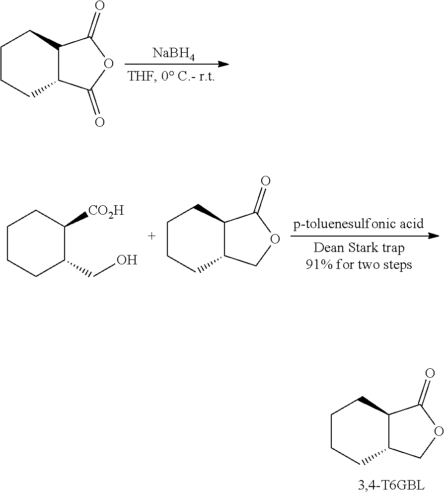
[NaBH4].C1CCC2C(C1)C(=O)OC2=O.C1CCC(CO)C([CO2H])C1.C1CCC2C(C1)C(=O)OC2.C1CCC2C(C1)C(=O)OC2
